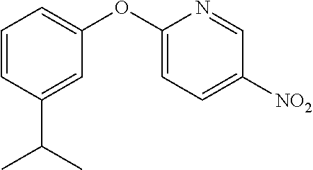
C1=C(OC2=CC=CC(C(C)C)=C2)N=CC([NO2])=C1
